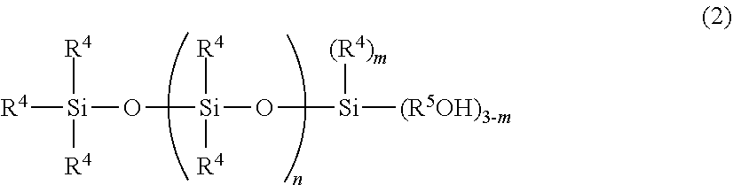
[R4][Si]([R4])(O[Si]([R4])(O[Si]([(R4)m])[(R5OH)3-m])[R4])[R4]
